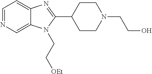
C1=NC=C2C(=C1)N=C(C1CCN(CCO)CC1)N2CC[OEt]
